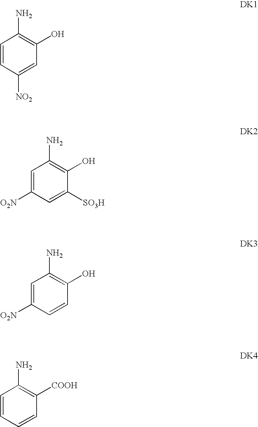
C1=CC([NO2])=CC(O)=C1N.C1=C([O2N])C=C([SO3H])C(O)=C1N.C1=C([O2N])C=CC(O)=C1N.C1=CC=CC([COOH])=C1N
